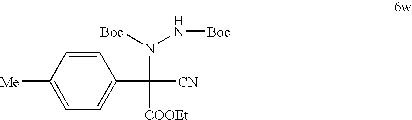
C1=CC([Me])=CC=C1C([COOEt])(N([Boc])N[Boc])[CN]
